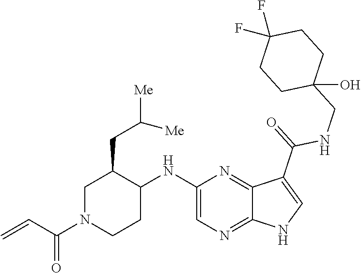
C1N(C(C=C)=O)CCC(NC2=CN=C3C(=N2)C(C(=O)NCC2(O)CCC(F)(F)CC2)=CN3)C1CC([Me])[Me]
